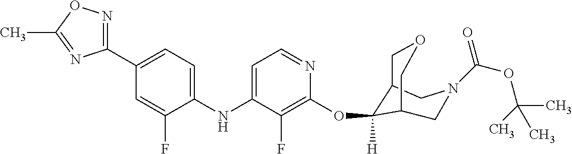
C1(NC2=CC=NC(OC3([H])C4COCC3CN(C(OC(C)(C)C)=O)C4)=C2F)=CC=C(C2=NOC(C)=N2)C=C1F
